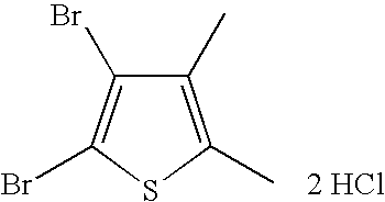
C1(C)=C(C)SC(Br)=C1Br.[2 HCl]
